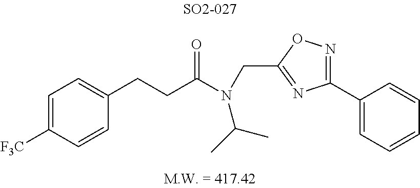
C1(CCC(N(CC2=NC(C3=CC=CC=C3)=NO2)C(C)C)=O)=CC=C([F3C])C=C1
